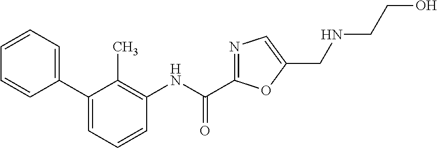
C1(C2=CC=CC=C2)=CC=CC(NC(C2=NC=C(CNCCO)O2)=O)=C1C
